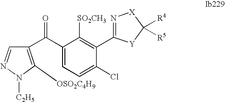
C1(C(=O)C2=C([OSO2C4H9])N([C2H5])N=C2)=CC=C(Cl)C(C2=N[X]C([R4])([R5])[Y]2)=C1[SO2CH3]
